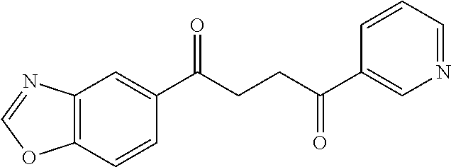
C12=C(C=CC(C(CCC(C3=CN=CC=C3)=O)=O)=C1)OC=N2
